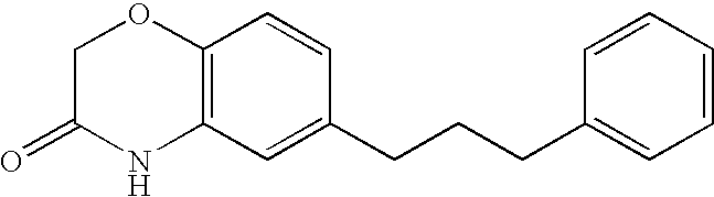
C12=C(C=C(CCCC3=CC=CC=C3)C=C1)NC(=O)CO2
